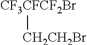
[CF3CFCF2Br][CH2CH2Br]
